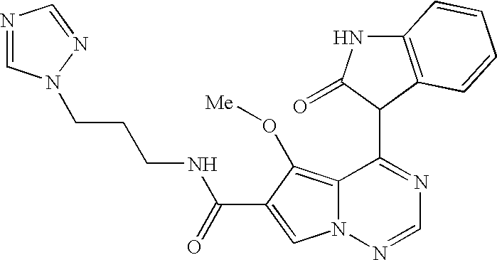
C12=C(O[Me])C(C(=O)NCCCN3C=NC=N3)=CN1N=CN=C2C1C(=O)NC2=C1C=CC=C2
